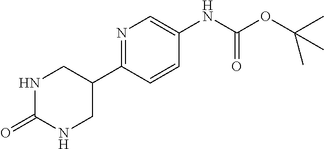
N1=C(C2CNC(=O)NC2)C=CC(NC(OC(C)(C)C)=O)=C1
